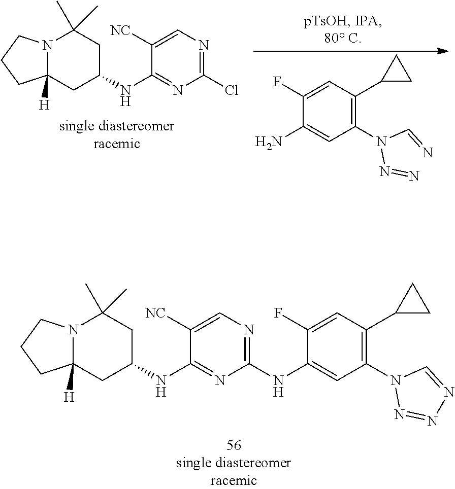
N12C([H])(CC(NC3=NC(NC4=CC(N5N=NN=C5)=C(C5CC5)C=C4F)=NC=C3[NC])CC1(C)C)CCC2.N12C([H])(CC(NC3=NC(Cl)=NC=C3[NC])CC1(C)C)CCC2.C1(F)=CC(C2CC2)=C(N(N=N)C=N)C=C1N
